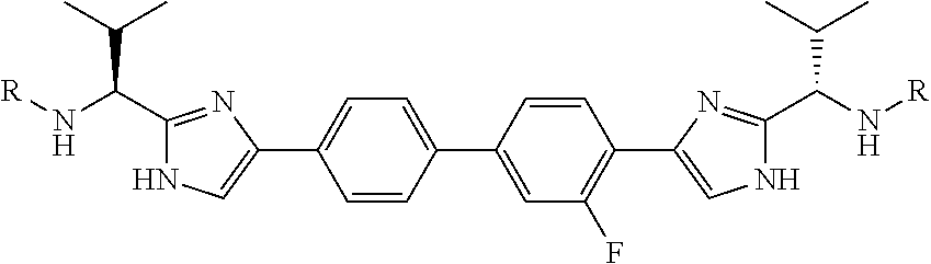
C1=CC(C2=CC(F)=C(C3=CNC(C(N[R])C(C)C)=N3)C=C2)=CC=C1C1=CNC(C(C(C)C)N[R])=N1
